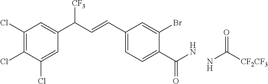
C1(Cl)=C(Cl)C(Cl)=CC(C(C=CC2=CC=C(C(N)=O)C(Br)=C2)[CF3])=C1.NC([CF2CF3])=O
